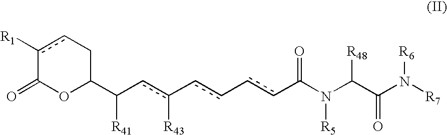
c1([R1])cCC(C(cc(-cc-ccC(N(C(C(N([R7])[R6])=O)[R48])[R5])=O)[R43])[R41])OC1=O
